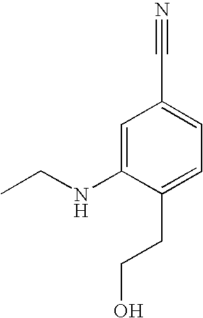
C1=C(NCC)C(CCO)=CC=C1C#N
